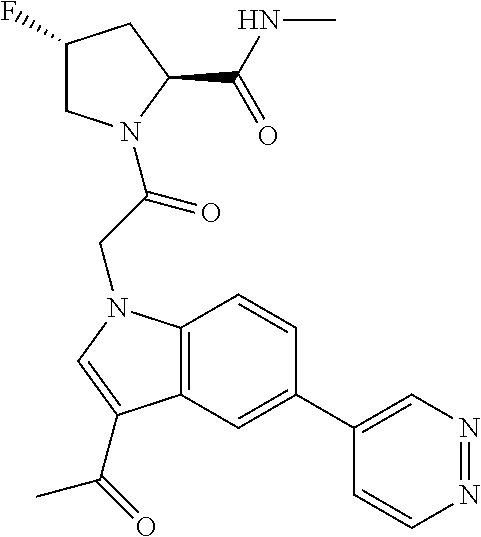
C12=C(C=C(C3=CN=NC=C3)C=C1)C(C(=O)C)=CN2CC(N1CC(F)CC1C(NC)=O)=O
